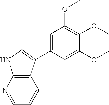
C1(OC)=CC(C2=CNC3=C2C=CC=N3)=CC(OC)=C1OC
